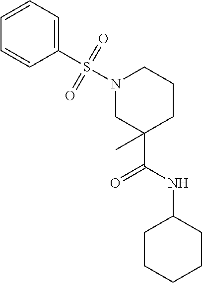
C1(C(NC2CCCCC2)=O)(C)CCCN(S(C2=CC=CC=C2)(=O)=O)C1
